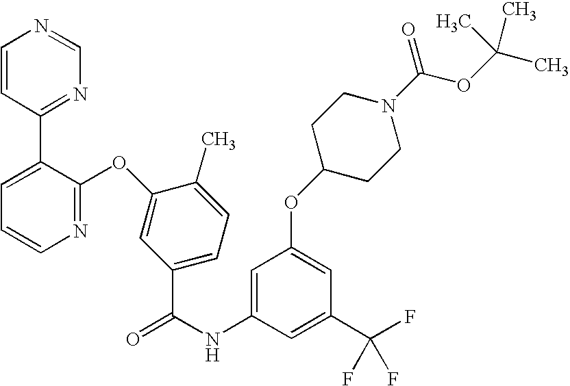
N1=C(OC2=CC(C(NC3=CC(OC4CCN(C(OC(C)(C)C)=O)CC4)=CC(C(F)(F)F)=C3)=O)=CC=C2C)C(C2=NC=NC=C2)=CC=C1
